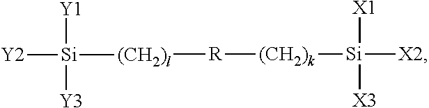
[R]([(CH2)k][Si]([X1])([X3])[X2])[(CH2)l][Si]([Y1])([Y3])[Y2]
